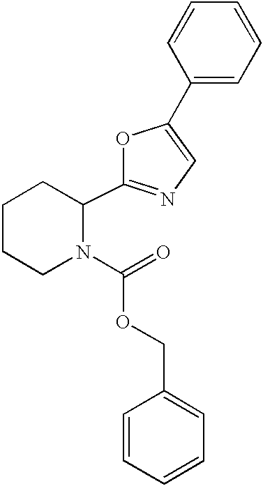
C1(C2N(C(=O)OCC3=CC=CC=C3)CCCC2)=NC=C(C2=CC=CC=C2)O1
